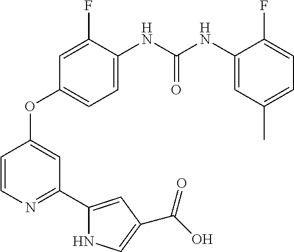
C1=CN=C(C2=CC(C(O)=O)=CN2)C=C1OC1=CC=C(NC(NC2=CC(C)=CC=C2F)=O)C(F)=C1
